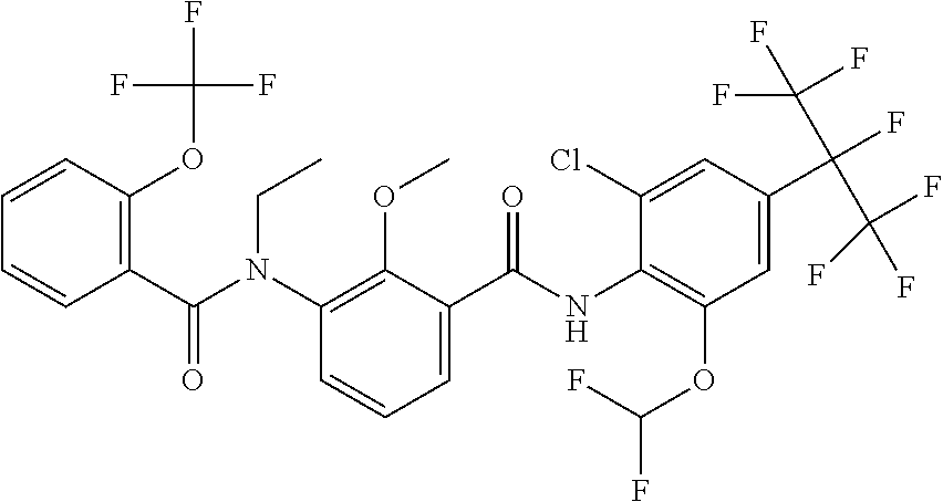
C1=CC(OC(F)(F)F)=C(C(N(C2=C(OC)C(C(NC3=C(OC(F)F)C=C(C(F)(C(F)(F)F)C(F)(F)F)C=C3Cl)=O)=CC=C2)CC)=O)C=C1
